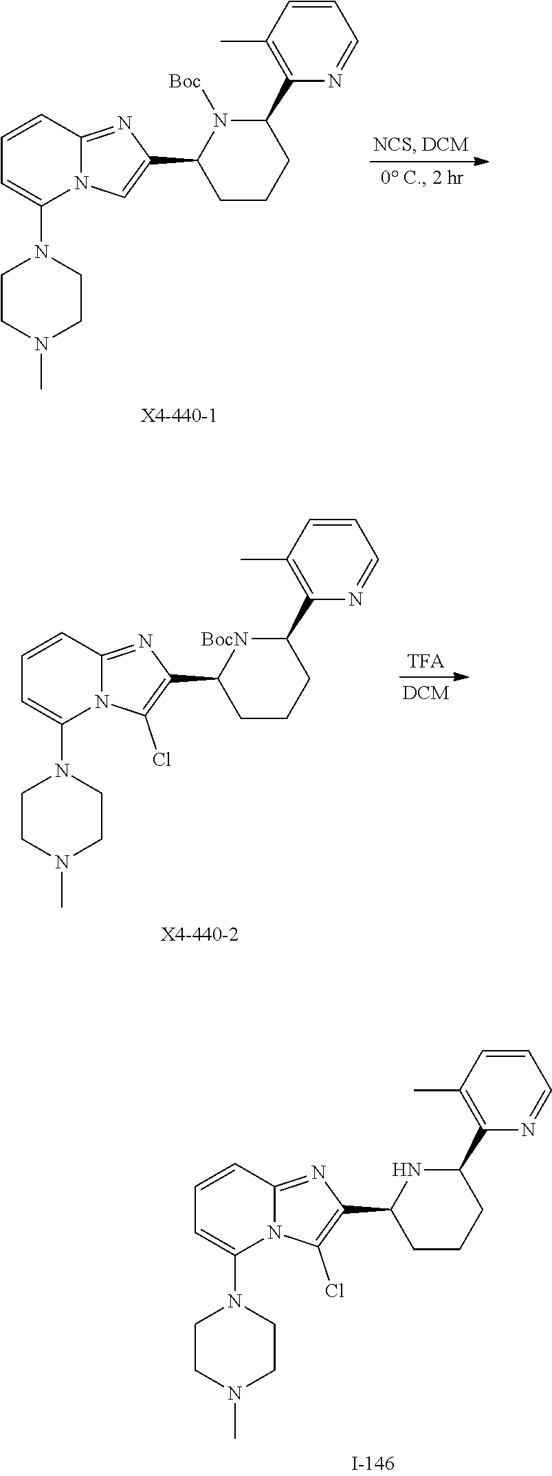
C1=CC2=NC(C3CCCC(C4=C(C)C=CC=N4)N3[Boc])=CN2C(N2CCN(C)CC2)=C1.C1=CC2=NC(C3CCCC(C4=C(C)C=CC=N4)[BocN]3)=C(Cl)N2C(N2CCN(C)CC2)=C1.C1=CC2=NC(C3CCCC(C4=C(C)C=CC=N4)N3)=C(Cl)N2C(N2CCN(C)CC2)=C1
